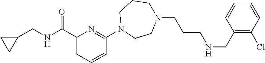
C1(C(NCC2CC2)=O)=CC=CC(N2CCN(CCCNCC3=C(Cl)C=CC=C3)CCC2)=N1
